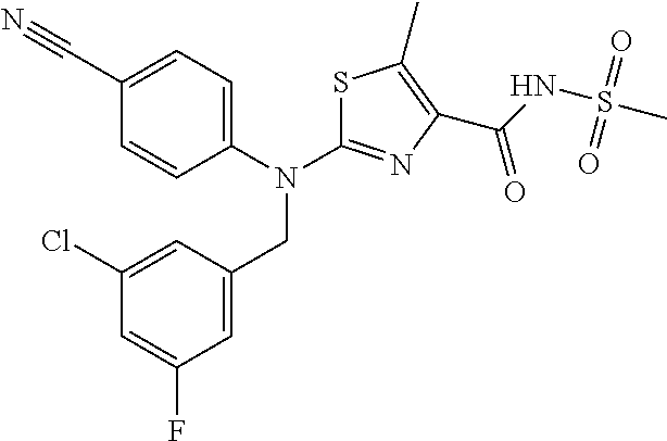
C1(C#N)=CC=C(N(CC2=CC(F)=CC(Cl)=C2)C2=NC(C(NS(C)(=O)=O)=O)=C(C)S2)C=C1
